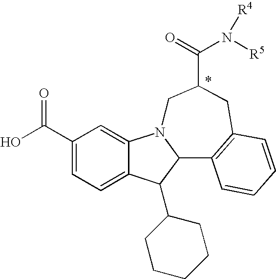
C1(C(O)=O)=CC=C2C(=C1)N1C(C2C2CCCCC2)C2=C(CC(C(N([R5])[R4])=O)C1)C=CC=C2
